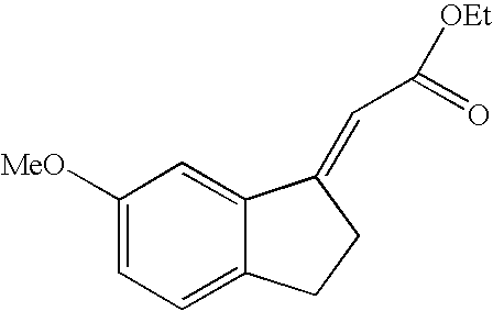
C1=C([MeO])C=C2C(=C1)CCC2=CC(=O)[OEt]
